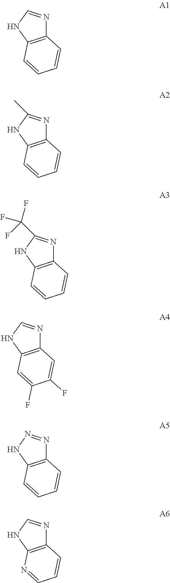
C12=C(NC=N1)C=CC=C2.C12=C(NC(C)=N1)C=CC=C2.C12=C(NC(C(F)(F)F)=N1)C=CC=C2.C12=C(NC=N1)C=C(F)C(F)=C2.C12=C(NN=N1)C=CC=C2.C12=C(NC=N1)N=CC=C2
